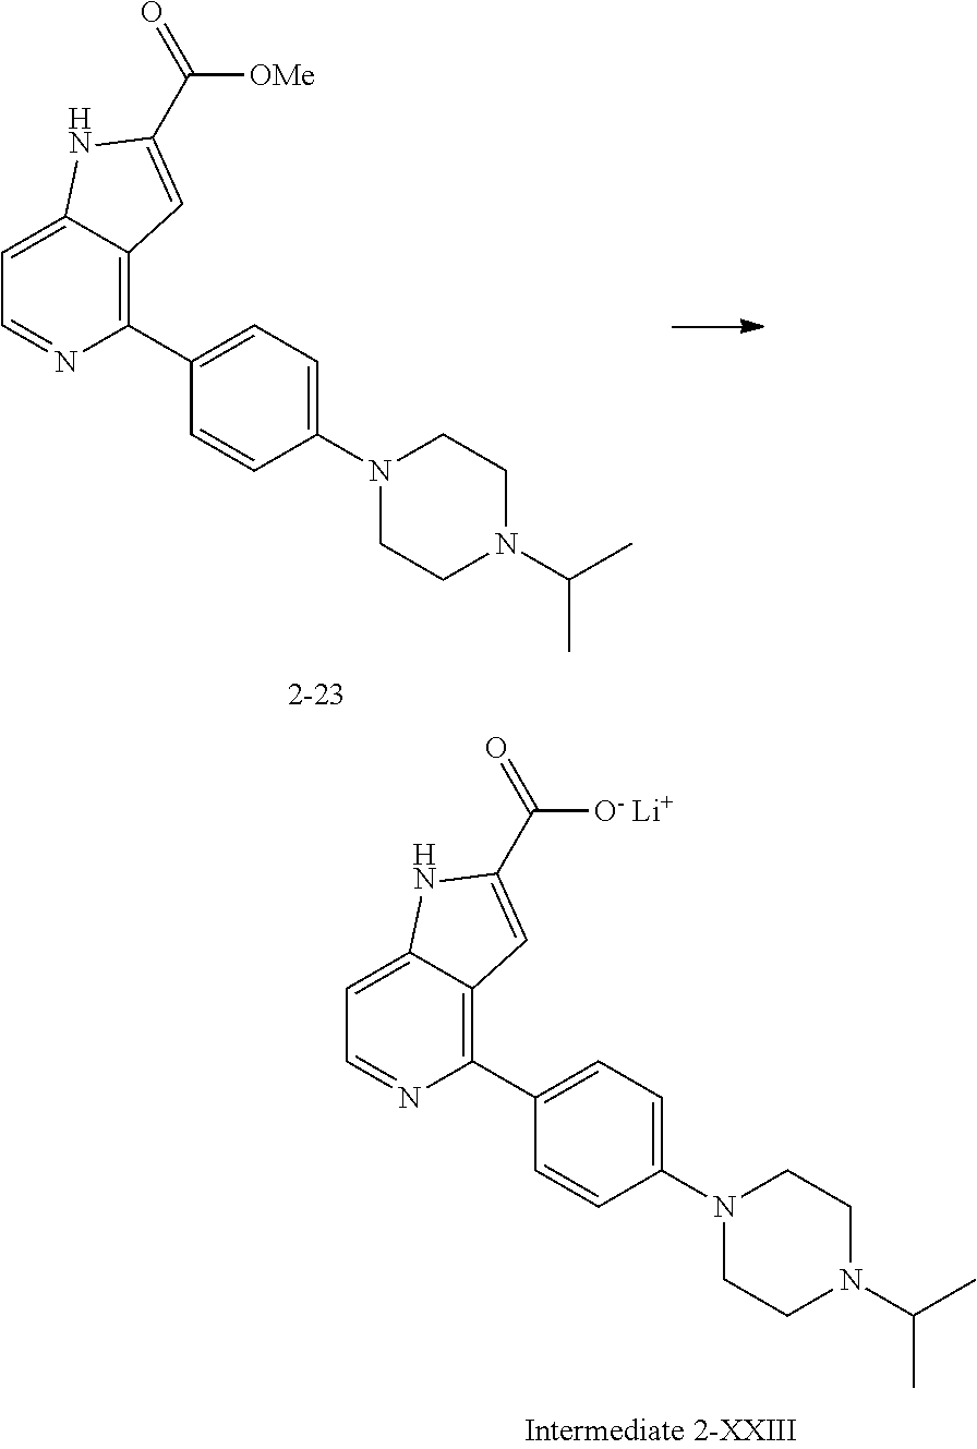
C12=CC=NC(C3=CC=C(N4CCN(C(C)C)CC4)C=C3)=C1C=C(C([OMe])=O)N2.C12=CC=NC(C3=CC=C(N4CCN(C(C)C)CC4)C=C3)=C1C=C(C([O- Li+])=O)N2
